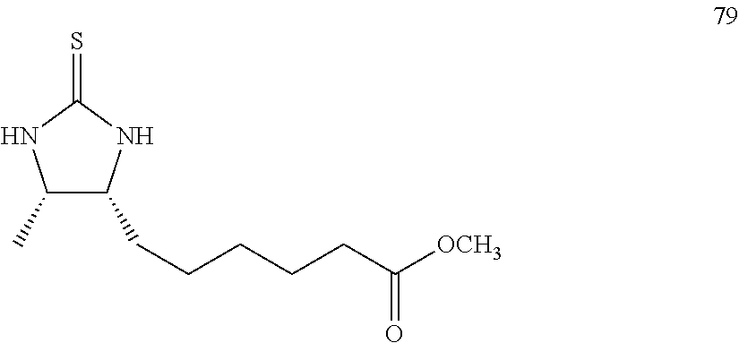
C1(C)C(CCCCCC([OCH3])=O)NC(=S)N1
